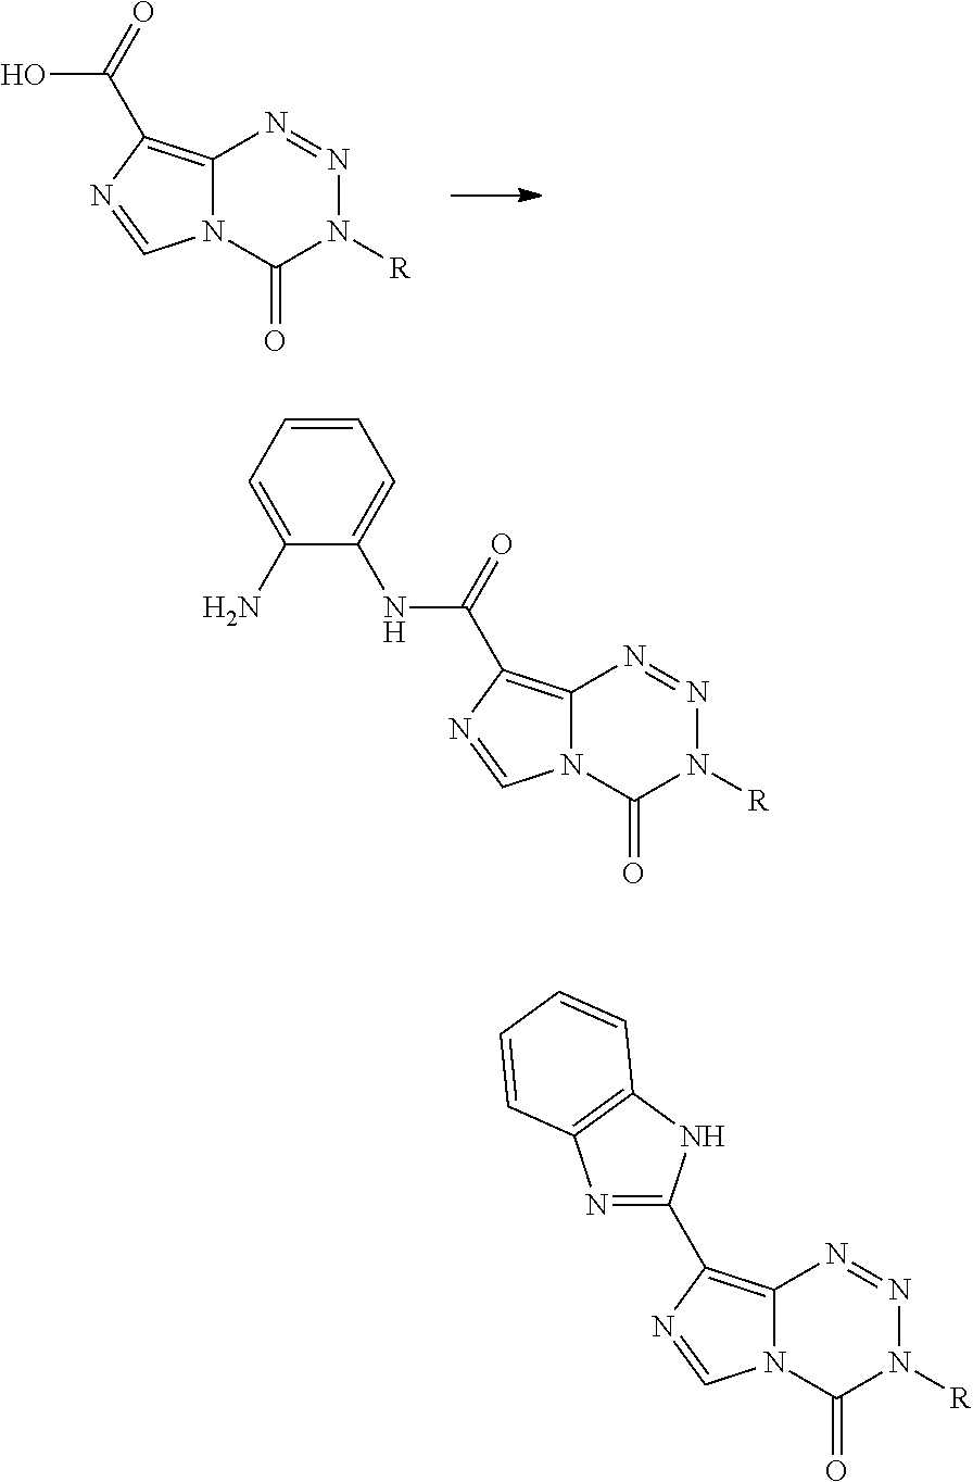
C12=C(C(=O)O)N=CN1C(=O)N([R])N=N2.C12=C(C3=NC4=C(N3)C=CC=C4)N=CN1C(=O)N([R])N=N2.C12=C(C(=O)NC3=CC=CC=C3N)N=CN1C(=O)N([R])N=N2
